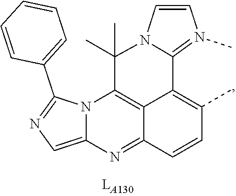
C12=NC3=CN=C(C4=CC=CC=C4)N3C3=C1C(=C(C)C=C2)C1=N(C)C=CN1C3(C)C
